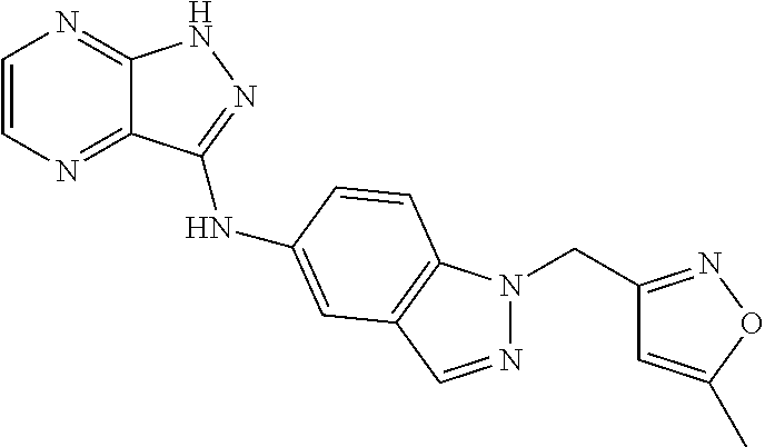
C1=CN=C2C(=N1)NN=C2NC1=CC2=C(N(CC3=NOC(C)=C3)N=C2)C=C1
